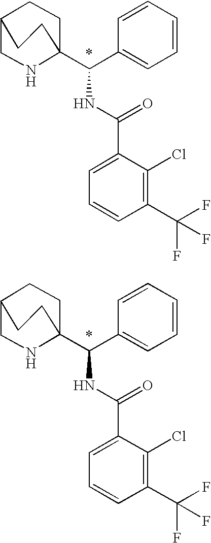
C1NC2(C(C3=CC=CC=C3)NC(=O)C3=CC=CC(C(F)(F)F)=C3Cl)CCC1CC2.C1NC2(C(C3=CC=CC=C3)NC(=O)C3=CC=CC(C(F)(F)F)=C3Cl)CCC1CC2
